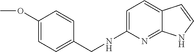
C1=C(NCC2=CC=C(OC)C=C2)N=C2C(=C1)C=CN2
